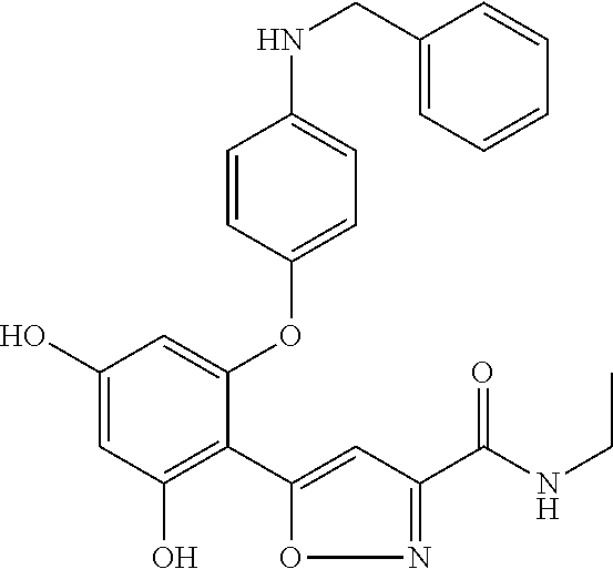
C1(O)=CC(O)=C(C2=CC(C(NCC)=O)=NO2)C(OC2=CC=C(NCC3=CC=CC=C3)C=C2)=C1
